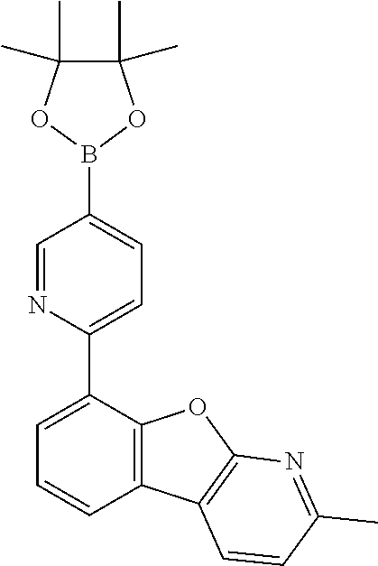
C1(C2=CC=C(B3OC(C)(C)C(C)(C)O3)C=N2)=CC=CC2=C1OC1=C2C=CC(C)=N1
